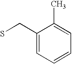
C1(CS)=CC=CC=C1C
